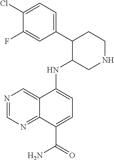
N(C1=CC=C(C(=O)N)C2=NC=NC=C12)C1C(C2=CC=C(Cl)C(F)=C2)CCNC1
